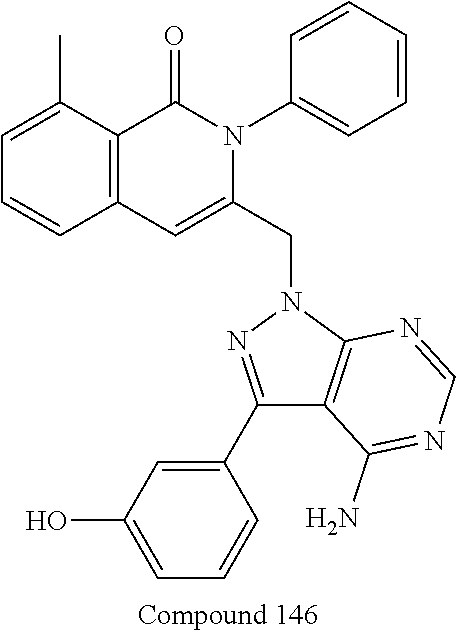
C1=C(C)C2=C(C=C1)C=C(CN1N=C(C3=CC(O)=CC=C3)C3=C1N=CN=C3N)N(C1=CC=CC=C1)C2=O
